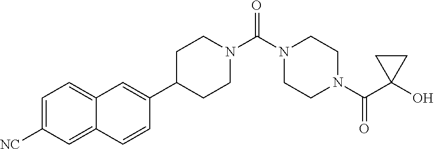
C1=C([NC])C=C2C(=C1)C=C(C1CCN(C(N3CCN(C(=O)C4(O)CC4)CC3)=O)CC1)C=C2
